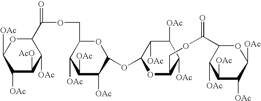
C1([OAc])C([AcO])C([OAc])C(C(OCC2C([OAc])C([OAc])C([OAc])C(OC3OC(COC(C4C([OAc])C([OAc])C([OAc])C([OAc])O4)=O)C([OAc])C([OAc])C3[OAc])O2)=O)OC1[OAc]
